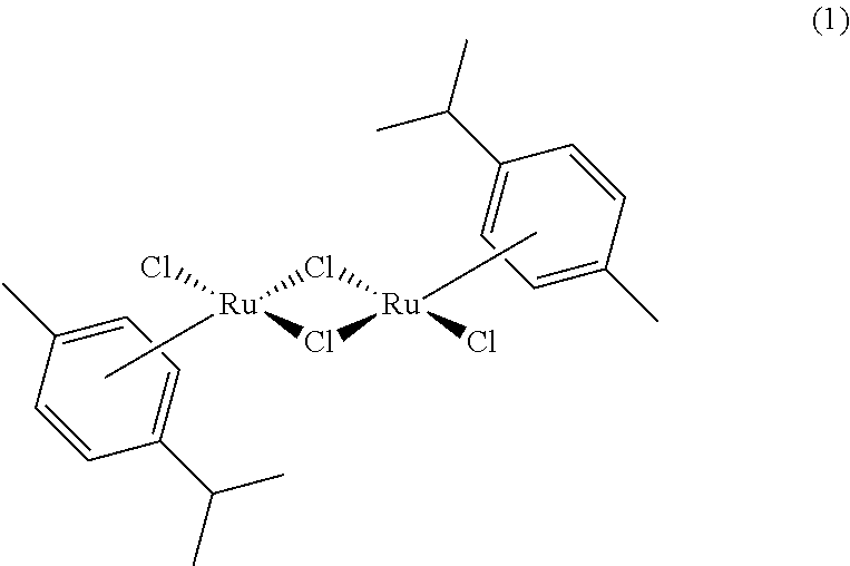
C[Ru]1(Cl)Cl[Ru](Cl)(C)Cl1.C1(C)=CC=C(C(C)C)C=C1.C1(C(C)C)=CC=C(C)C=C1
